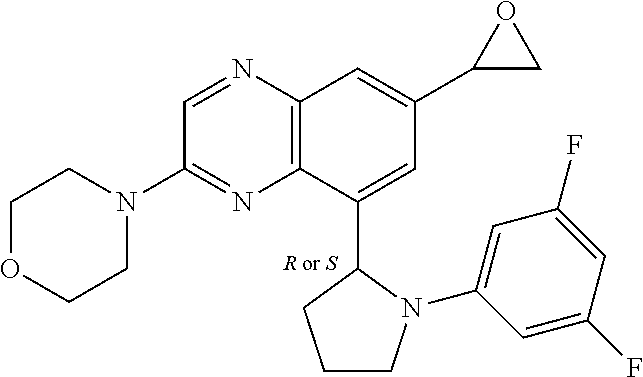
C1=NC2=C(N=C1N1CCOCC1)C(C1CCCN1C1=CC(F)=CC(F)=C1)=CC(C1CO1)=C2
